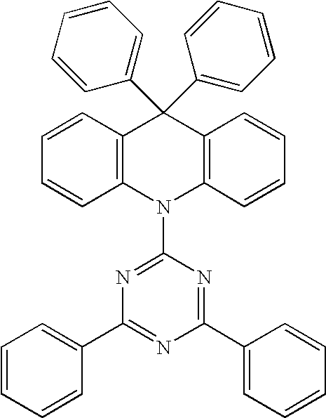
C1(C2=NC(C3=CC=CC=C3)=NC(N3C4=C(C(C5=CC=CC=C5)(C5=CC=CC=C5)C5=C3C=CC=C5)C=CC=C4)=N2)=CC=CC=C1
